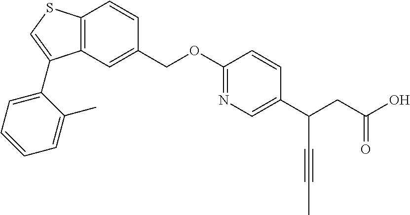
C12=C(SC=C1C1=CC=CC=C1C)C=CC(COC1=NC=C(C(C#CC)CC(=O)O)C=C1)=C2
